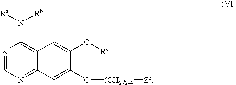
[X]1=CN=C2C(=C1N([Ra])[Rb])C=C(O[Rc])C(O[(CH2)2-4][Z3])=C2
